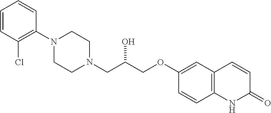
C1=CC(Cl)=C(N2CCN(CC(COC3=CC4=C(C=C3)NC(=O)C=C4)O)CC2)C=C1
